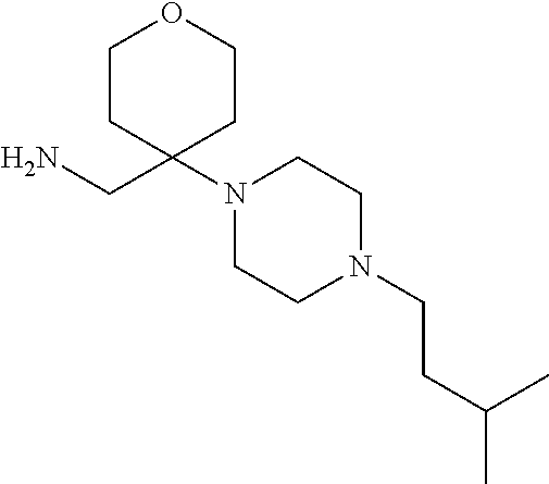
C1CC(CN)(N2CCN(CCC(C)C)CC2)CCO1
